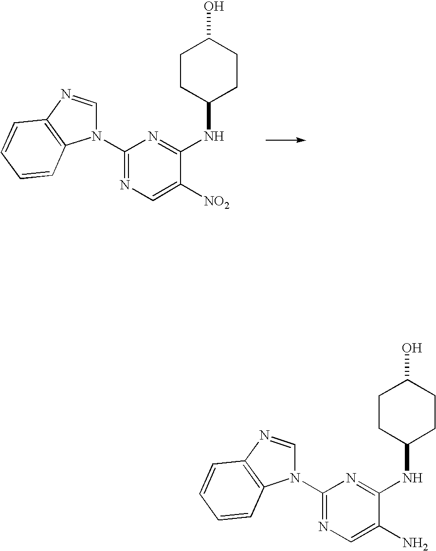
C1(N2C=NC3=C2C=CC=C3)=NC=C([NO2])C(NC2CCC(O)CC2)=N1.C1(N2C=NC3=C2C=CC=C3)=NC=C(N)C(NC2CCC(O)CC2)=N1
